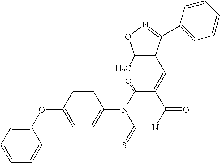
C1(C)=C(C=C2C(=O)N(C3=CC=C(OC4=CC=CC=C4)C=C3)C(=S)NC2=O)C(C2=CC=CC=C2)=NO1
